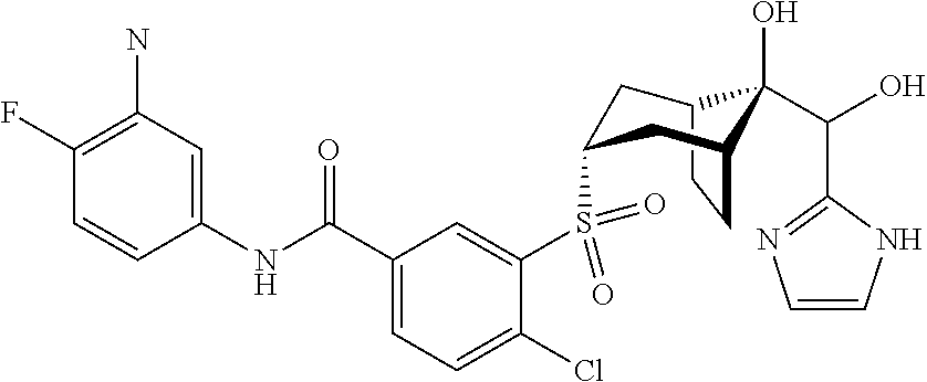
C12CCC(CC(S(C3=CC(C(NC4=CC(N)=C(F)C=C4)=O)=CC=C3Cl)(=O)=O)C1)C2(O)C(O)C1=NC=CN1
